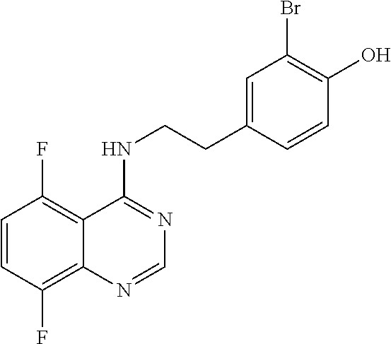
C1=CC(F)=C2C(=C1F)C(NCCC1=CC(Br)=C(O)C=C1)=NC=N2
